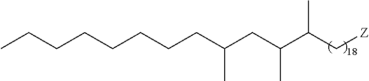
C(CCCC(CC(C(C[Z])C)C)C)CCCC
